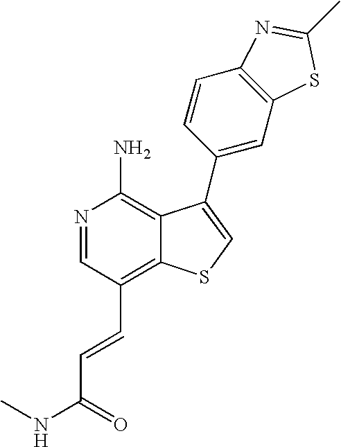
C12=C(N)N=CC(C=CC(NC)=O)=C1SC=C2C1=CC2=C(C=C1)N=C(C)S2
